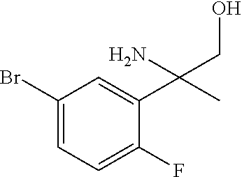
C1(Br)=CC=C(F)C(C(C)(CO)N)=C1
